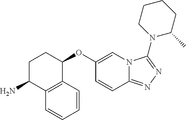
C12=C(C=CC=C1)C(OC1=CN3C(=NN=C3N3C(C)CCCC3)C=C1)CCC2N
